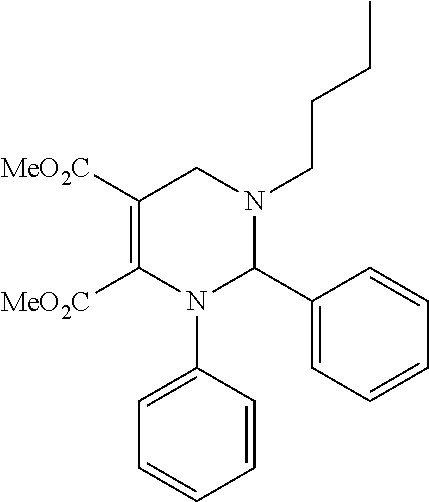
CCCCN1CC([MeO2C])=C([MeO2C])N(C2=CC=CC=C2)C1C1=CC=CC=C1
